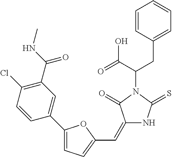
C(C(=O)O)(N1C(=O)C(=CC2=CC=C(C3=CC(C(NC)=O)=C(Cl)C=C3)O2)NC1=S)CC1=CC=CC=C1
